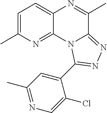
C1=C(C)N=C2C(=C1)N=C(C)C1=NN=C(C3=CC(C)=NC=C3Cl)N21
